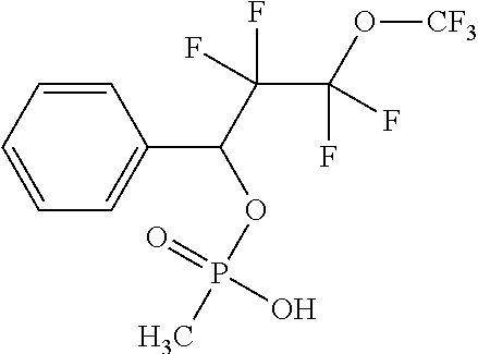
C1=CC=CC(C(OP(C)(=O)O)C(C(F)(F)O[CF3])(F)F)=C1
